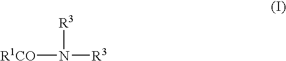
[R1CO]N([R3])[R3]
